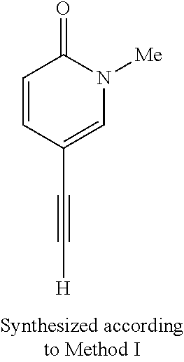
C1(C#C[H])=CN([Me])C(=O)C=C1
